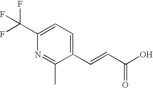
C(C1=CC=C(C(F)(F)F)N=C1C)=CC(O)=O
